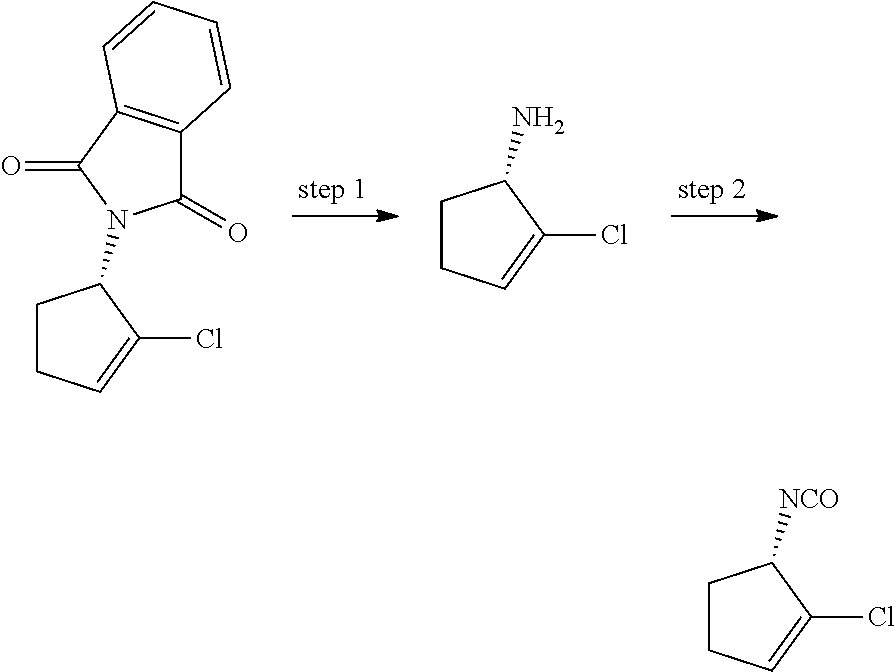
C1CC=C(Cl)C1N1C(=O)C2=C(C1=O)C=CC=C2.C1CC=C(Cl)C1N.C1CC=C(Cl)C1[NCO]
